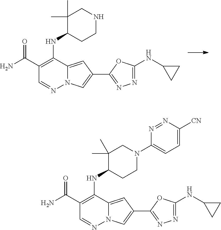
C1(C(N)=O)=C(NC2C(C)(C)CNCC2)C2=CC(C3=NN=C(NC4CC4)O3)=CN2N=C1.C1(C(N)=O)=C(NC2C(C)(C)CN(C3=CC=C([CN])N=N3)CC2)C2=CC(C3=NN=C(NC4CC4)O3)=CN2N=C1
